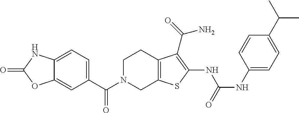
C1=C2C(=CC(C(N3CC4=C(CC3)C(C(=O)N)=C(NC(NC3=CC=C(C(C)C)C=C3)=O)S4)=O)=C1)OC(=O)N2
